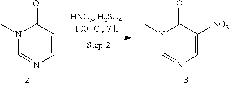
N1(C)C=NC=C([NO2])C1=O.N1(C)C=NC=CC1=O
